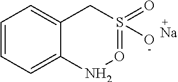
C1=CC=C2C(=C1)CS(O)(=O)=ON2.[Na]
